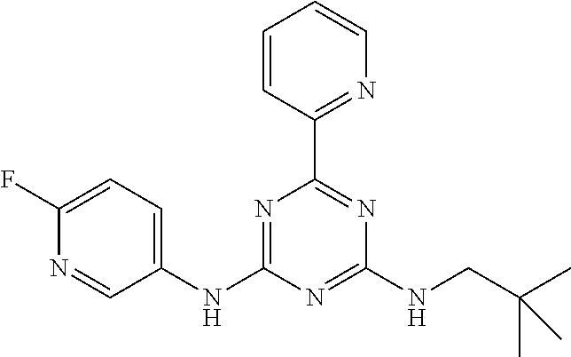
C1=C(F)N=CC(NC2=NC(C3=NC=CC=C3)=NC(NCC(C)(C)C)=N2)=C1
